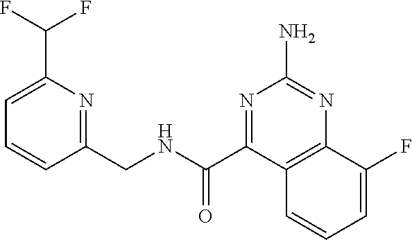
C1=C(C(F)F)N=C(CNC(C2=NC(N)=NC3=C2C=CC=C3F)=O)C=C1
